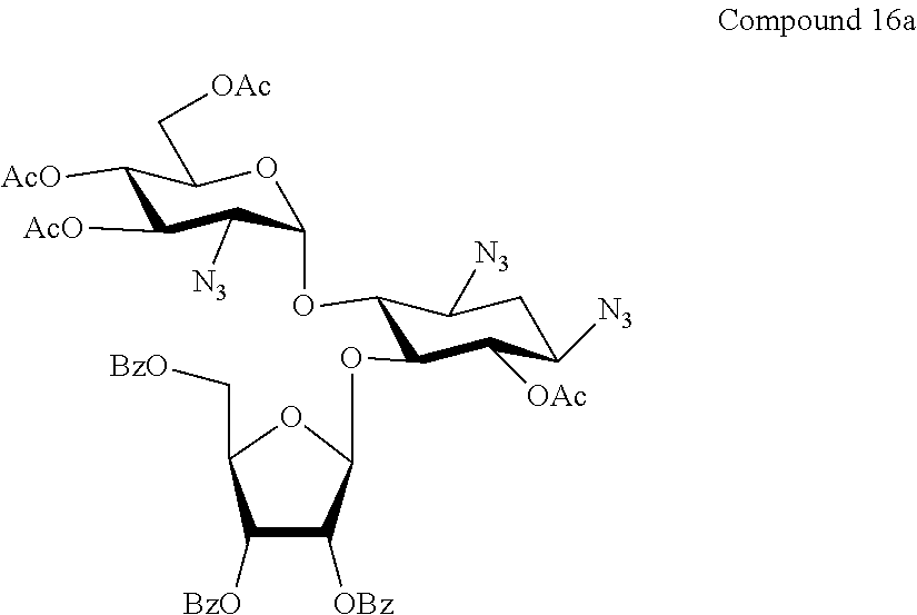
C1([AcO])C([AcO])C([N3])C(OC2C(OC3OC(C[BzO])C([BzO])C3[OBz])C([OAc])C([N3])CC2[N3])OC1C[OAc]
